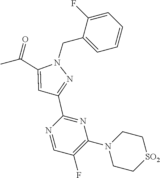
C(C1=CC(C2=NC(N3CC[SO2]CC3)=C(F)C=N2)=NN1CC1=CC=CC=C1F)(C)=O
